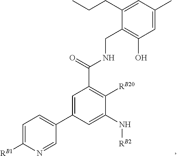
C1=C([RB1])N=CC(C2=CC(C(=O)NCC3=C(O)C=C(C)C=C3CCC)=C([RB20])C(N[RB2])=C2)=C1
